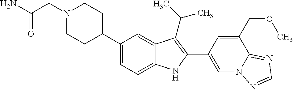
N1(CC(N)=O)CCC(C2=CC=C3C(=C2)C(C(C)C)=C(C2=CN4C(=NC=N4)C(COC)=C2)N3)CC1
